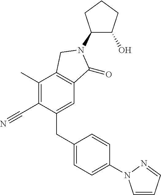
C1(N2C(=O)C3=C(C(C)=C(C#N)C(CC4=CC=C(N5C=CC=N5)C=C4)=C3)C2)C(O)CCC1
